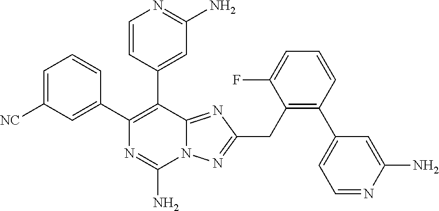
C1=C([NC])C=C(C2=C(C3=CC(N)=NC=C3)C3=NC(CC4=C(C5=CC=NC(N)=C5)C=CC=C4F)=NN3C(N)=N2)C=C1
